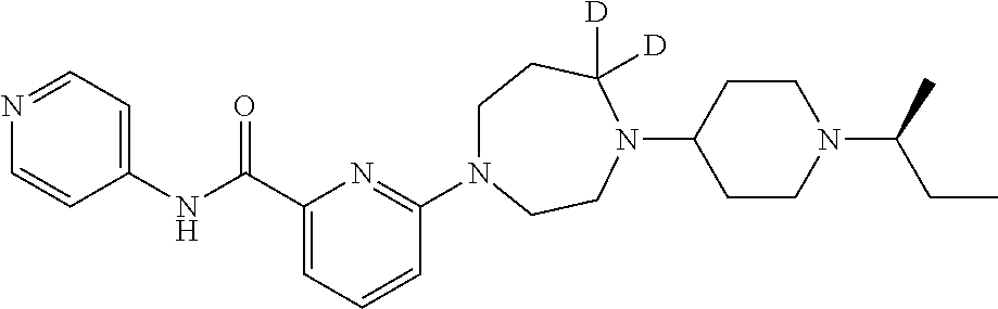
C(C1=CC=CC(N2CCC([D])([D])N(C3CCN(C(CC)C)CC3)CC2)=N1)(NC1=CC=NC=C1)=O
